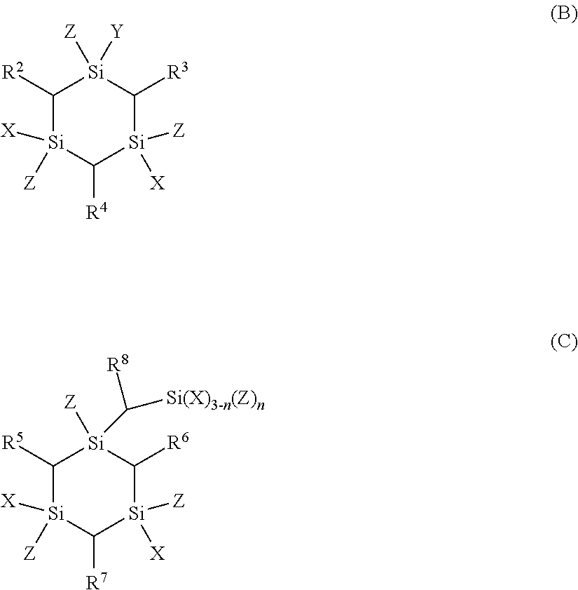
C1([R2])[Si]([Z])([X])C([R4])[Si]([Z])([X])C([R3])[Si]1([Z])[Y].C1([R5])[Si]([Z])([X])C([R7])[Si]([Z])([X])C([R6])[Si]1([Z])C([R8])[Si(X)3-n(Z)n]
